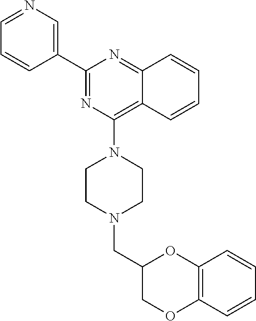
C1=CC2=NC(C3=CN=CC=C3)=NC(N3CCN(CC4COC5=C(O4)C=CC=C5)CC3)=C2C=C1
